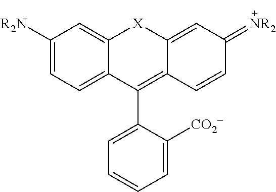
C1([R2N])=CC=C2C(=C1)[X]C1=CC(=[NR2])C=CC1=C2C1=CC=CC=C1[CO2-]
